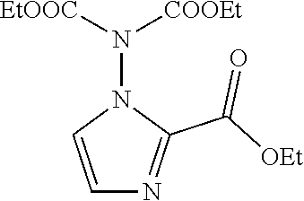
C1=CN(N([EtOOC])[COOEt])C(C([OEt])=O)=N1
